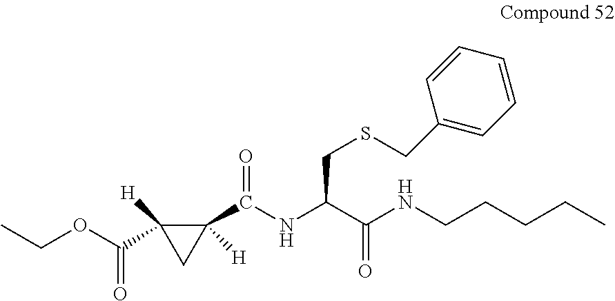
CCOC(C1([H])C(C(=O)NC(C(=O)NCCCCC)CSCC2=CC=CC=C2)([H])C1)=O
